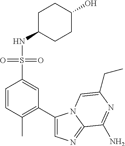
C1=CC(C)=C(C2=CN=C3N2C=C(CC)N=C3N)C=C1S(NC1CCC(O)CC1)(=O)=O
